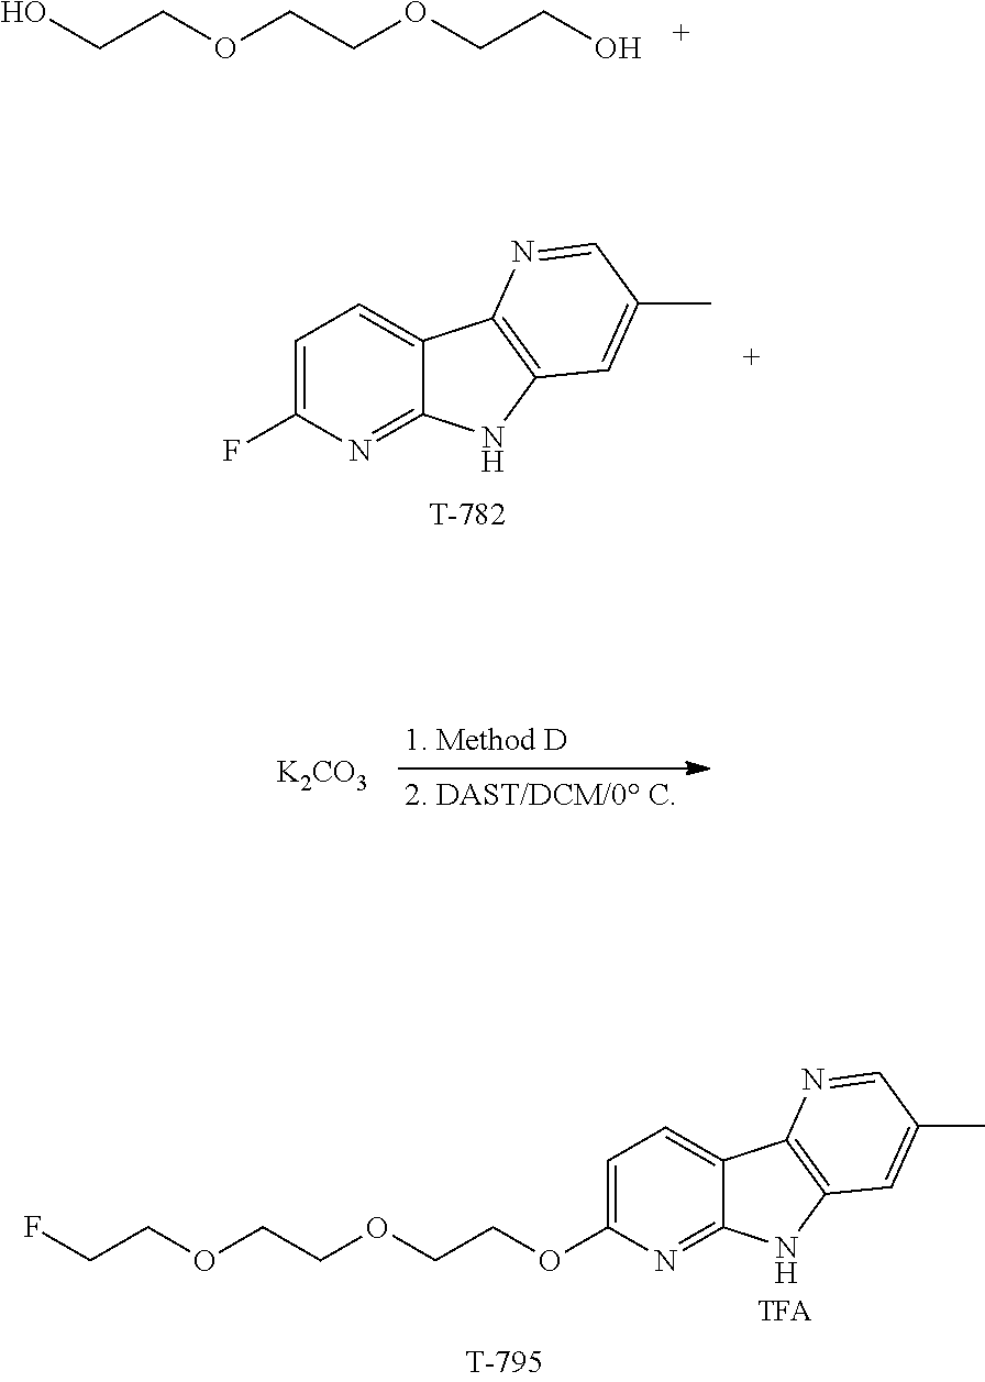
FCCOCCOCCOC1=CC=C2C(=N1)NC1=C2N=CC(C)=C1.OCCOCCOCCO.C1=C(F)N=C2C(=C1)C1=C(N2)C=C(C)C=N1.[K2CO3]
